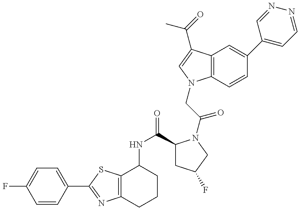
C1=CC(C2=NC3=C(S2)C(NC(=O)C2CC(F)CN2C(CN2C4=C(C(C(=O)C)=C2)C=C(C2=CC=NN=C2)C=C4)=O)CCC3)=CC=C1F
